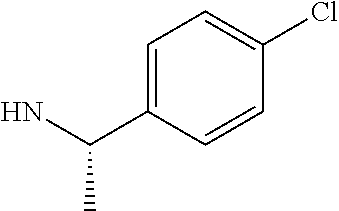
NC(C1=CC=C(Cl)C=C1)C
